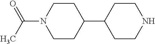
C1CC(C2CCNCC2)CCN1C(=O)C
